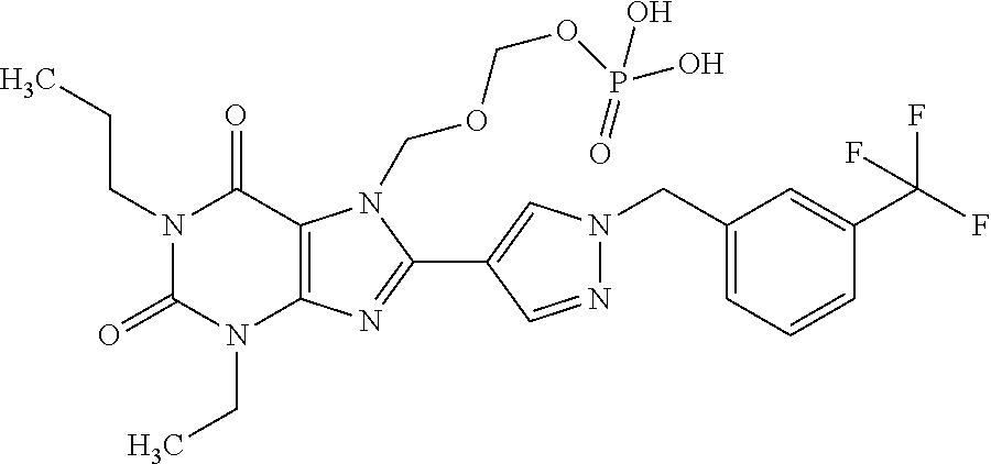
N1(CCC)C(=O)N(CC)C2=C(C1=O)N(COCOP(=O)(O)O)C(C1=CN(CC3=CC=CC(C(F)(F)F)=C3)N=C1)=N2
